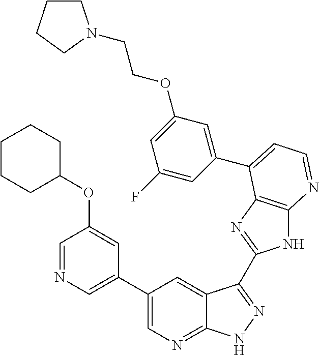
C1(C2=CN=CC(OC3CCCCC3)=C2)=CN=C2C(=C1)C(C1=NC3=C(N1)N=CC=C3C1=CC(OCCN3CCCC3)=CC(F)=C1)=NN2
